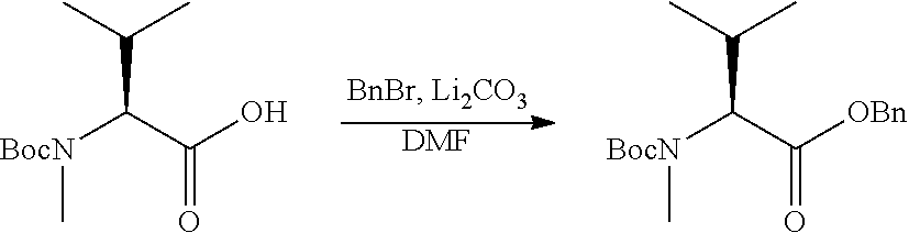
[DMF].C(C(C(O)=O)[BocN]C)(C)C.C(C(C([OBn])=O)[BocN]C)(C)C
